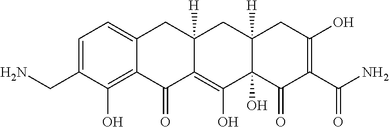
C1=C(CN)C(O)=C2C(=C1)CC1([H])C(=C(O)C3(O)C([H])(C1)CC(O)=C(C(N)=O)C3=O)C2=O
